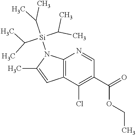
C12=C(C(Cl)=C(C(=O)OCC)C=N1)C=C(C)N2[Si](C(C)C)(C(C)C)C(C)C
